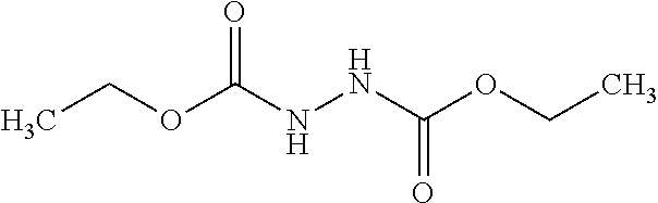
CCOC(NNC(OCC)=O)=O
